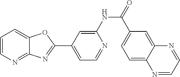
C1=C(NC(=O)C2=CC=C3C(=C2)N=CC=N3)N=CC=C1C1=NC2=NC=CC=C2O1
